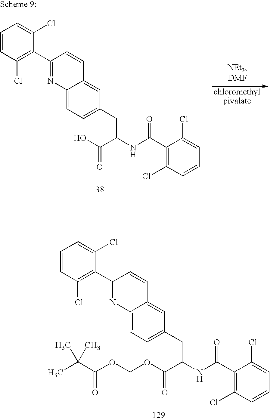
C1=CC(Cl)=C(C2=NC3=CC=C(CC(C(=O)OCOC(C(C)(C)C)=O)NC(C4=C(Cl)C=CC=C4Cl)=O)C=C3C=C2)C(Cl)=C1.C1=CC(Cl)=C(C2=NC3=CC=C(CC(C(=O)O)NC(C4=C(Cl)C=CC=C4Cl)=O)C=C3C=C2)C(Cl)=C1
